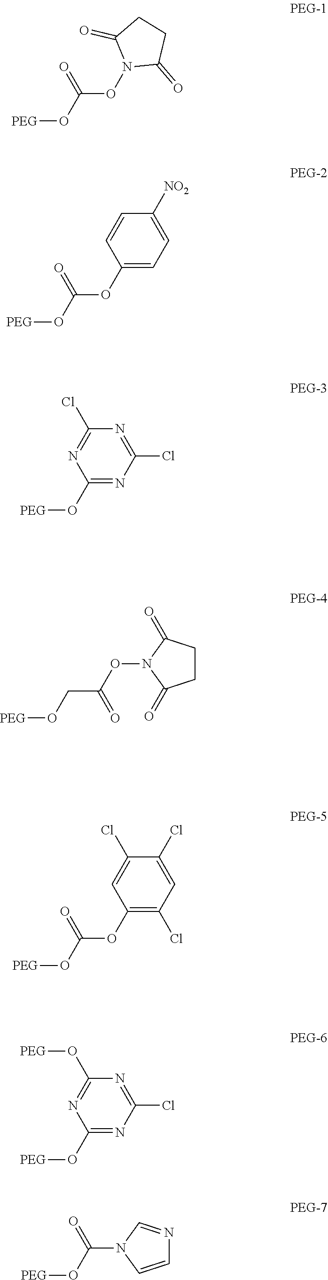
C1CC(=O)N(OC(CO[PEG])=O)C1=O.N1(OC(O[PEG])=O)C(=O)CCC1=O.C1(O[PEG])=NC(Cl)=NC(O[PEG])=N1.C1(OC(O[PEG])=O)=CC=C([NO2])C=C1.C1=CN(C(O[PEG])=O)C=N1.C1(OC(O[PEG])=O)=C(Cl)C=C(Cl)C(Cl)=C1.C1(O[PEG])=NC(Cl)=NC(Cl)=N1
